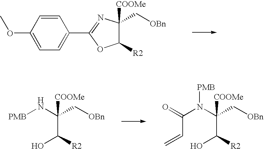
C1=CC(OC)=CC=C1C1=NC(C[OBn])([COOMe])C([R2])O1.[PMB]NC(C[OBn])(C([R2])O)[COOMe].C(N(C(C[OBn])(C([R2])O)[COOMe])[PMB])(=O)C=C
